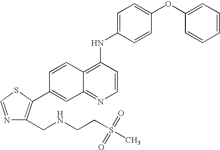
C1=CC(NC2=CC=C(OC3=CC=CC=C3)C=C2)=C2C(=N1)C=C(C1=C(CNCCS(C)(=O)=O)N=CS1)C=C2
